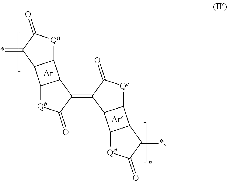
C12C3C(C1[Qa]C(=O)C2=*)C(=C1C2C4C(C2[Qc]C1=O)C(=*)C(=O)[Qd]4)C(=O)[Qb]3.[Ar].[Ar]
